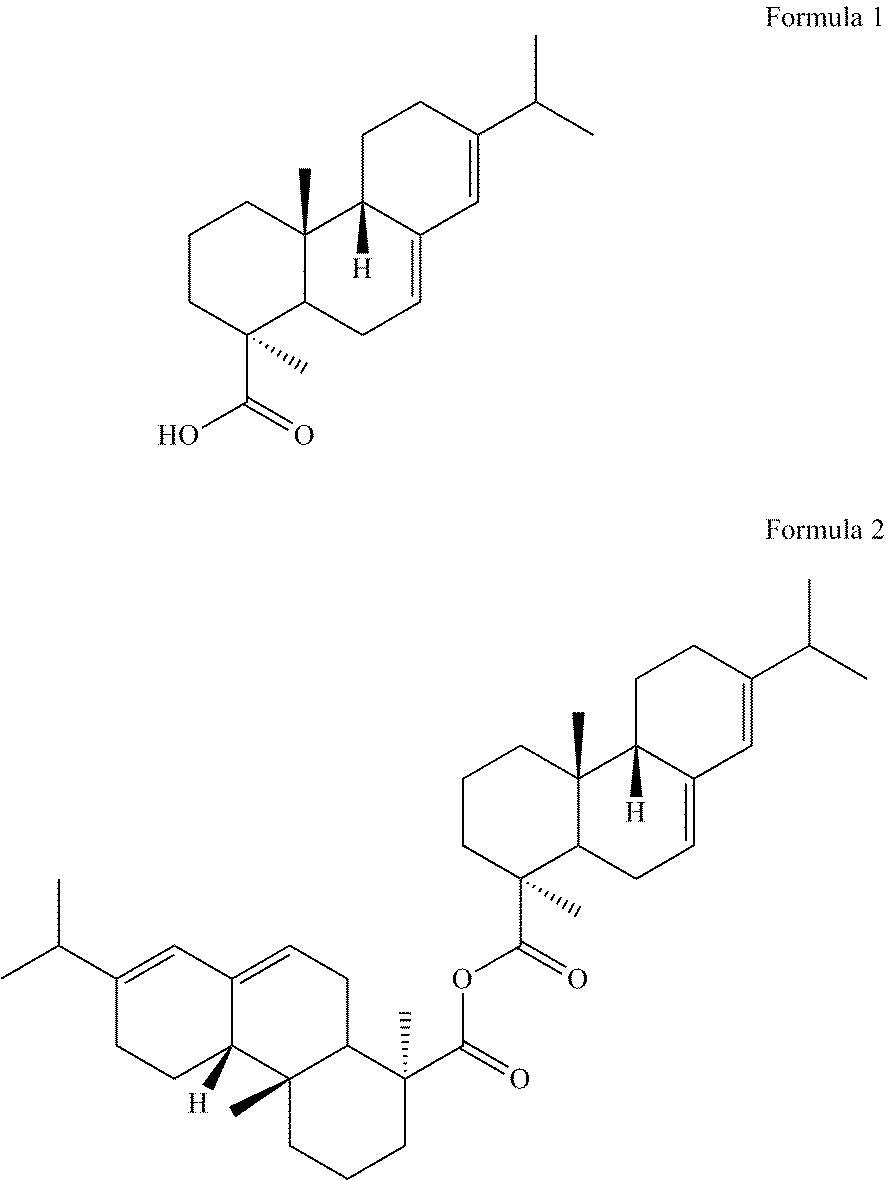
C1CC(C(=O)O)(C)C2C(C)(C1)C1([H])C(=CC2)C=C(C(C)C)CC1.C1CC(C(=O)OC(C2(C)C3C(C)(C4([H])CCC(C(C)C)=CC4=CC3)CCC2)=O)(C)C2C(C)(C1)C1([H])C(=CC2)C=C(C(C)C)CC1
